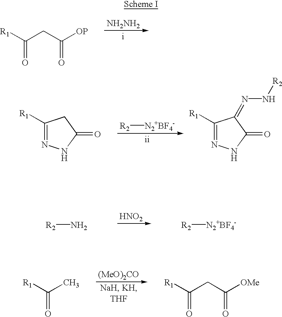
[R1]C(=O)CC([OP])=O.[NH2NH2].C1([R1])=NNC(=O)C1.[R2][N2+BF4-].C1([R1])=NNC(=O)C1=NN[R2].[R2][N2+BF4-].[R2]N.[HNO2].[R1]C(=O)C.[R1]C(=O)CC([OMe])=O
